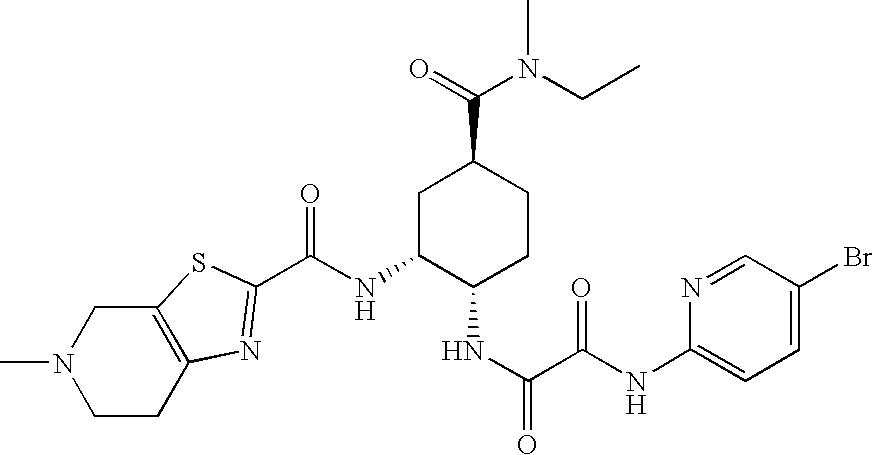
C1CC2=C(CN1C)SC(C(NC1C(NC(=O)C(NC3=CC=C(Br)C=N3)=O)CCC(C(=O)N(CC)C)C1)=O)=N2
